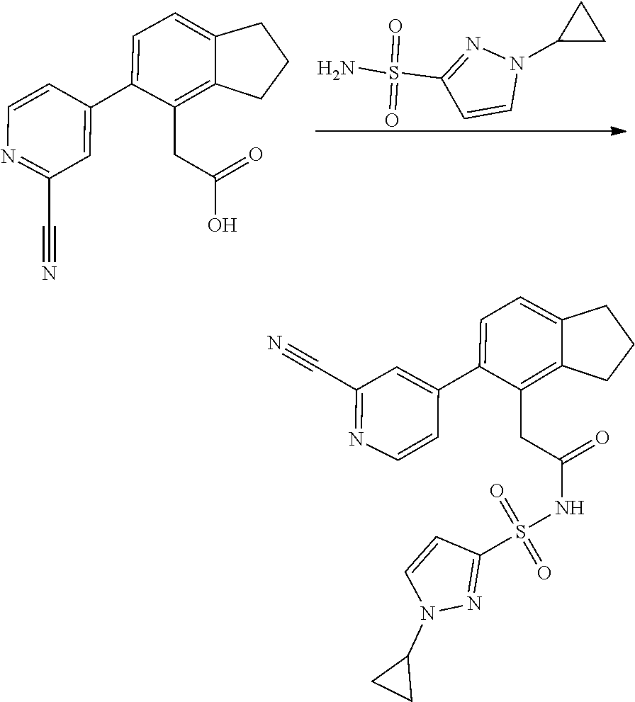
C12=C(CC(=O)O)C(C3=CC(C#N)=NC=C3)=CC=C1CCC2.C1(S(N)(=O)=O)=NN(C2CC2)C=C1.C1(N2C=CC(S(=O)(NC(CC3=C4C(=CC=C3C3=CC(C#N)=NC=C3)CCC4)=O)=O)=N2)CC1
